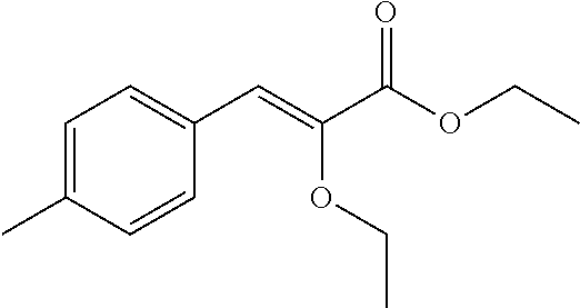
C1=C(C)C=CC(C=C(C(OCC)=O)OCC)=C1
